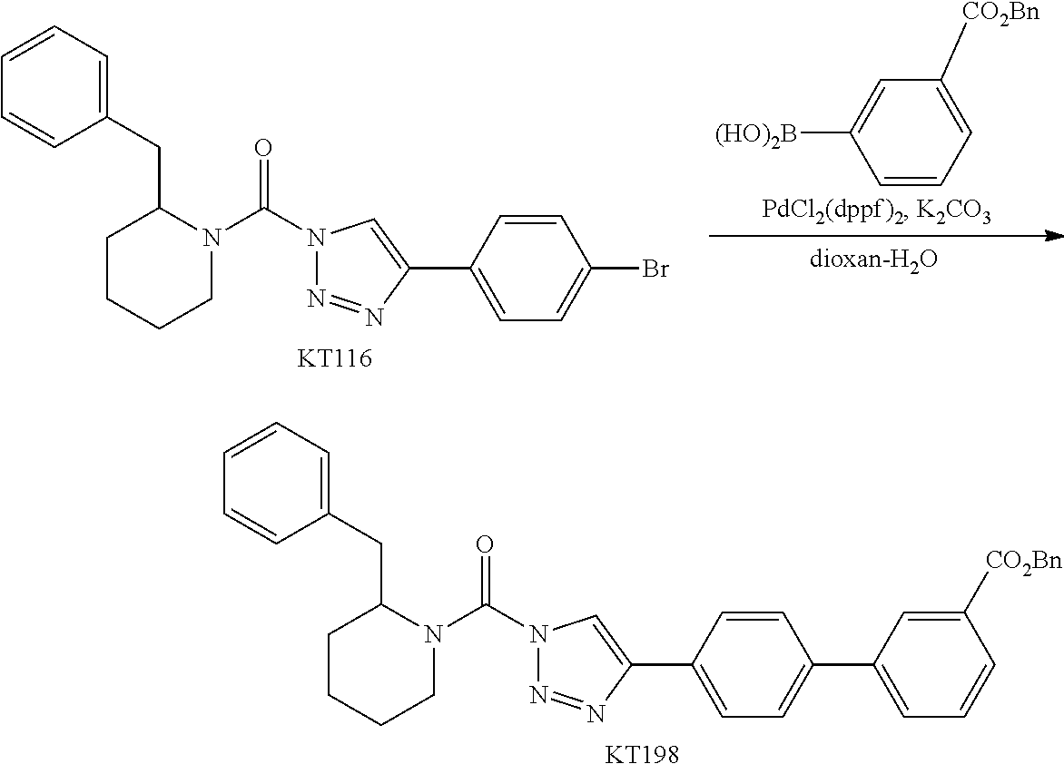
C1CCCN(C(N2N=NC(C3=CC=C(Br)C=C3)=C2)=O)C1CC1=CC=CC=C1.[KT116].C1=CC=C([CO2Bn])C=C1[(HO)2B].C1CCCN(C(N2N=NC(C3=CC=C(C4=CC=CC([CO2Bn])=C4)C=C3)=C2)=O)C1CC1=CC=CC=C1.[KT198]
